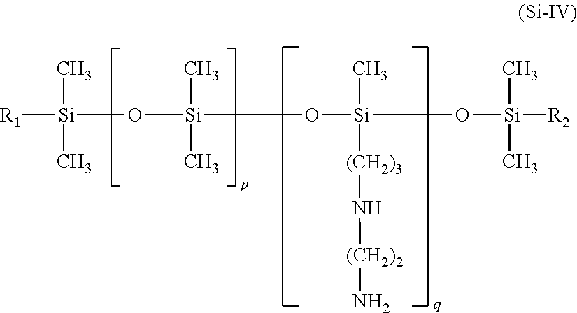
[R1][Si](C)(C)O[Si](C)(C)O[Si](C)([(CH2)3]N[(CH2)2]N)O[Si]([R2])(C)C
